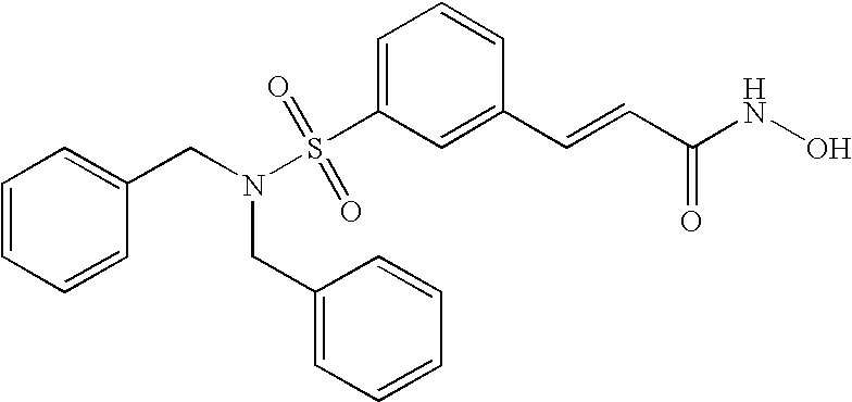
S(C1=CC=CC(C=CC(NO)=O)=C1)(N(CC1=CC=CC=C1)CC1=CC=CC=C1)(=O)=O
